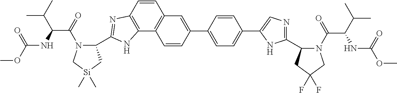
C1=CC2=C(C3=C1C=C(C1=CC=C(C4=CN=C(C5N(C(=O)C(C(C)C)NC(OC)=O)CC(F)(F)C5)N4)C=C1)C=C3)NC(C1N(C(=O)C(C(C)C)NC(OC)=O)C[Si](C)(C)C1)=N2
